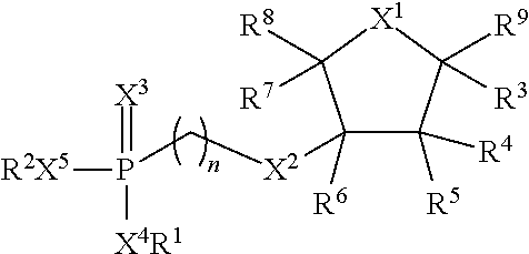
C1([R6])([X2]CP(=[X3])([X4R1])[R2X5])C([R5])([R4])C([R9])([R3])[X1]C1([R7])[R8]
